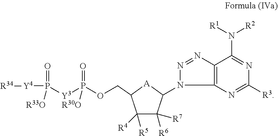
C1([R3])=NC2=C(N=NN2C2C([R6])([R7])C([R5])([R4])C(COP([Y3]P([Y4][R34])(=O)[R33O])(=O)[R30O])[A]2)C(N([R1])[R2])=N1
